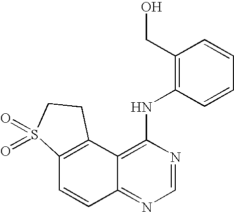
C12=C(C3=C(NC4=C(CO)C=CC=C4)N=CN=C3C=C1)CCS2(=O)=O
